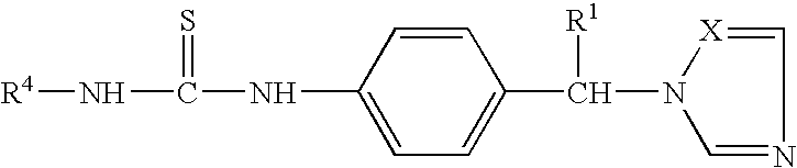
[R4]NC(=S)NC1=CC=C(C([R1])N2C=NC=[X]2)C=C1
